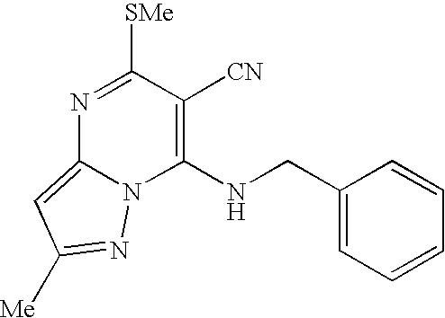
C1(NCC2=CC=CC=C2)=C([CN])C([SMe])=NC2=CC([Me])=NN12
